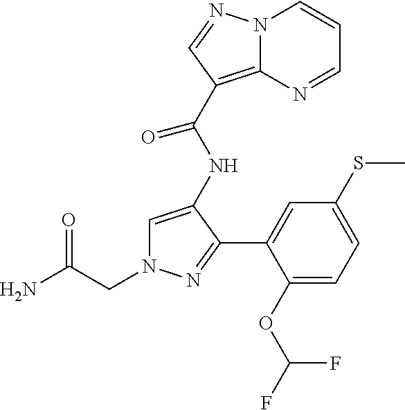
C(N1C=C(NC(C2=C3N(C=CC=N3)N=C2)=O)C(C2=CC(SC)=CC=C2OC(F)F)=N1)C(N)=O
